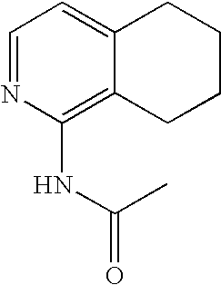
C1=NC(NC(C)=O)=C2C(=C1)CCCC2
